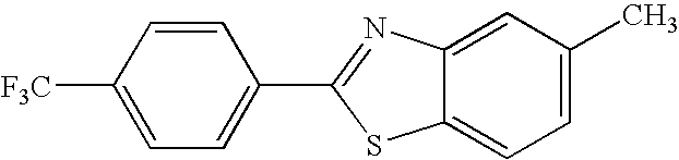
C1=CC([F3C])=CC=C1C1=NC2=CC(C)=CC=C2S1
